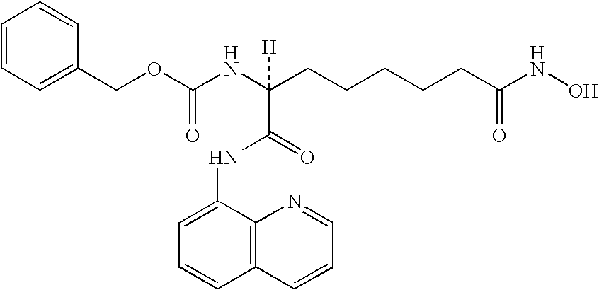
C1=CC=C(COC(NC(CCCCCC(NO)=O)(C(=O)NC2=CC=CC3=C2N=CC=C3)[H])=O)C=C1
